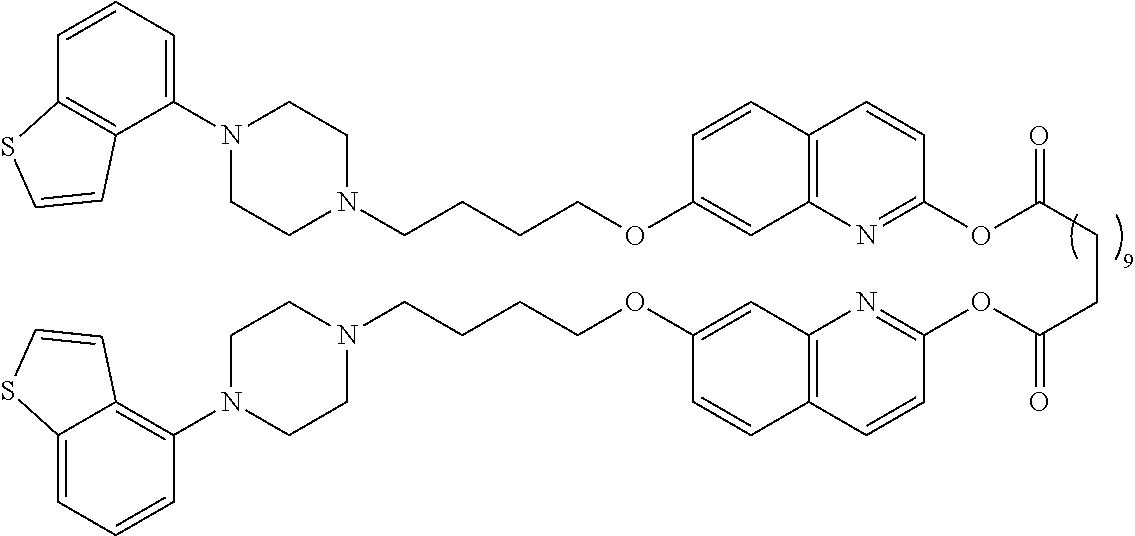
C1N(C2=C3C(=CC=C2)SC=C3)CCN(CCCCOC2=CC3=C(C=C2)C=CC(OC(=O)CCC(OC2=NC4=C(C=CC(OCCCCN5CCN(C6=CC=CC7=C6C=CS7)CC5)=C4)C=C2)=O)=N3)C1
